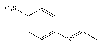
C1([HO3S])=CC=C2C(=C1)C(C)(C)C(C)=N2
